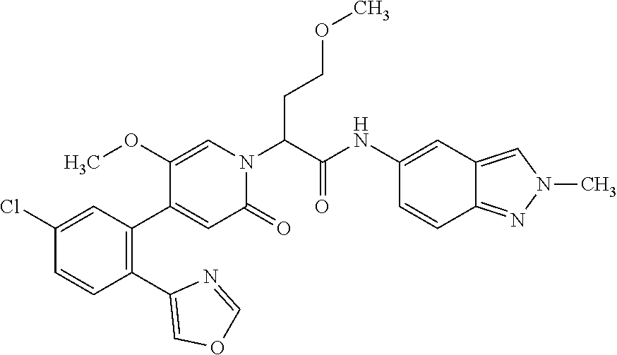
C1=C(OC)C(C2=C(C3=COC=N3)C=CC(Cl)=C2)=CC(=O)N1C(C(=O)NC1=CC2=CN(C)N=C2C=C1)CCOC
